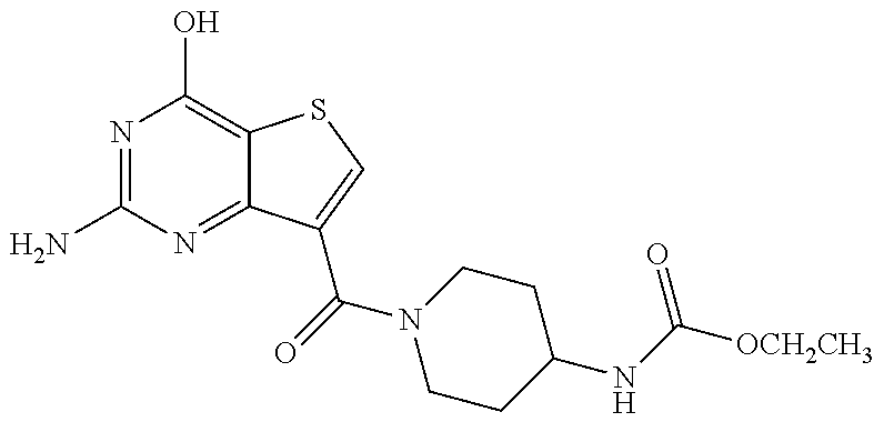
N1=C(N)N=C2C(=C1O)SC=C2C(=O)N1CCC(NC(=O)[OCH2CH3])CC1
